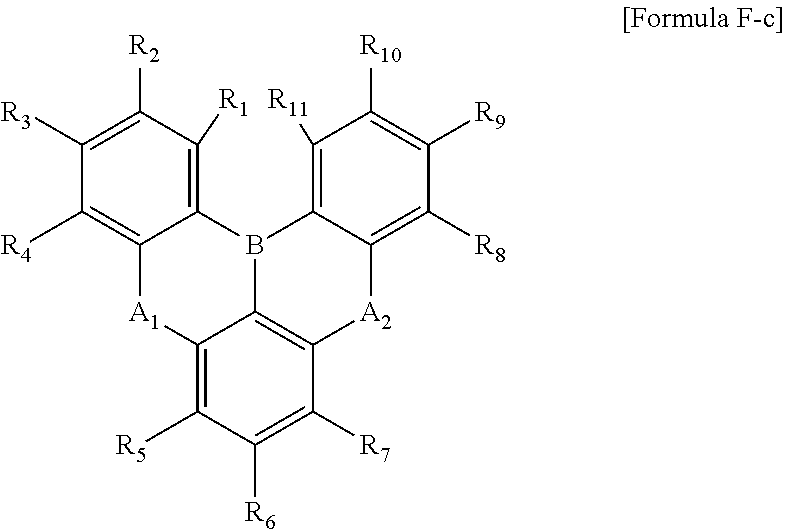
C12=C([R1])C([R2])=C([R3])C([R4])=C1[A1]C1=C([R5])C([R6])=C([R7])C3=C1B2C1=C([R11])C([R10])=C([R9])C([R8])=C1[A2]3
